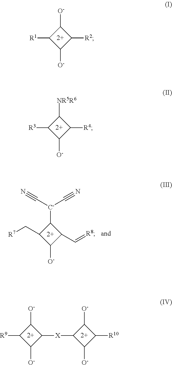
C1([O-])C([R1])C([O-])C1[R2].C1([NR5R6])C([R3])C([O-])C1[R4].C1([C-](C#N)C#N)C(C[R7])C([O-])C1C=[R8].C1([O-])C([R9])C([O-])C1[X]C1C([O-])C([R10])C1[O-]
